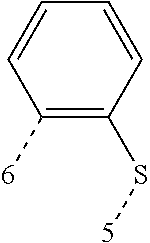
C1([6])=C(S[5])C=CC=C1
